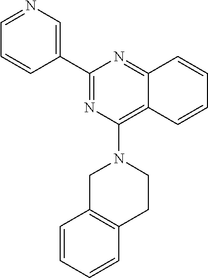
C1(C2=CN=CC=C2)=NC(N2CC3=C(CC2)C=CC=C3)=C2C(=N1)C=CC=C2
